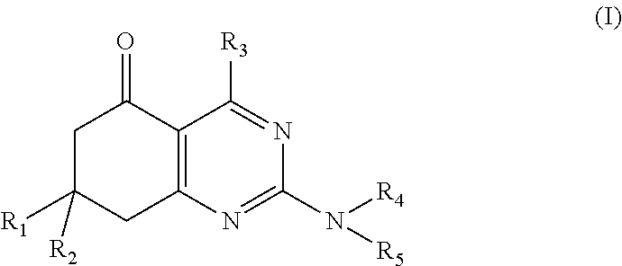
C1C([R1])([R2])CC2=C(C1=O)C([R3])=NC(N([R4])[R5])=N2
